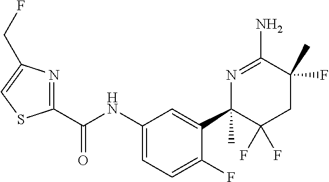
C1(C(NC2=CC=C(F)C(C3(C)C(F)(F)CC(C)(F)C(N)=N3)=C2)=O)=NC(CF)=CS1
